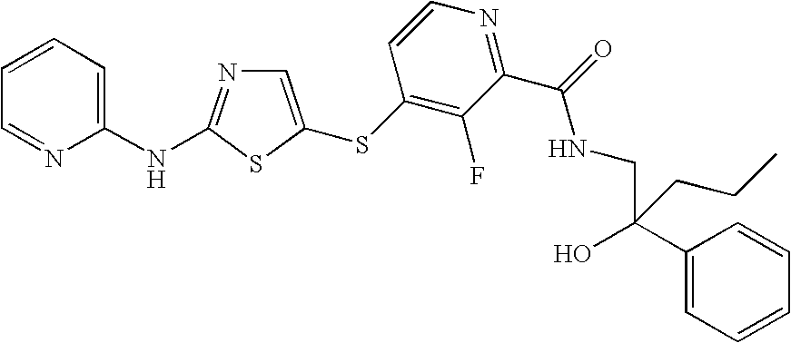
C1(NC2=NC=C(SC3=C(F)C(C(=O)NCC(CCC)(C4=CC=CC=C4)O)=NC=C3)S2)=CC=CC=N1
